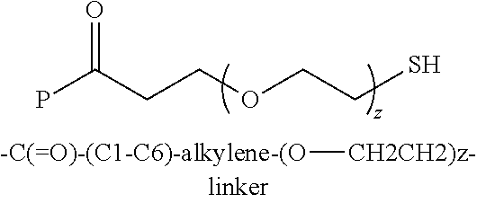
PC(CCOCCS)=O.[CH2CH2)z-][-(O]
